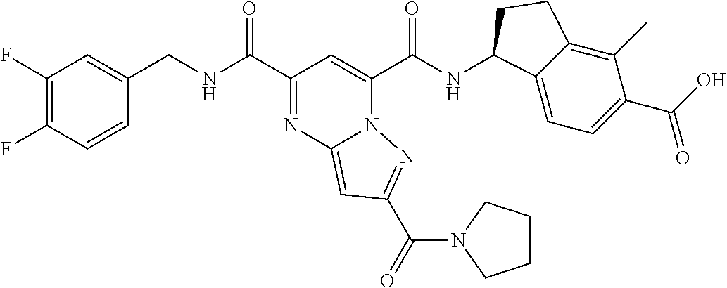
C1(F)=C(F)C=CC(CNC(C2=NC3=CC(C(=O)N4CCCC4)=NN3C(C(NC3C4=CC=C(C(O)=O)C(C)=C4CC3)=O)=C2)=O)=C1
